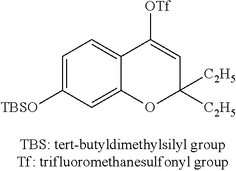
C1=C([TBSO])C=C2C(=C1)C([OTf])=CC([C2H5])([C2H5])O2
